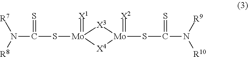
N(C(S[Mo]1(=[X1])[X3][Mo](=[X2])(SC(N([R10])[R9])=S)[X4]1)=S)([R7])[R8]
